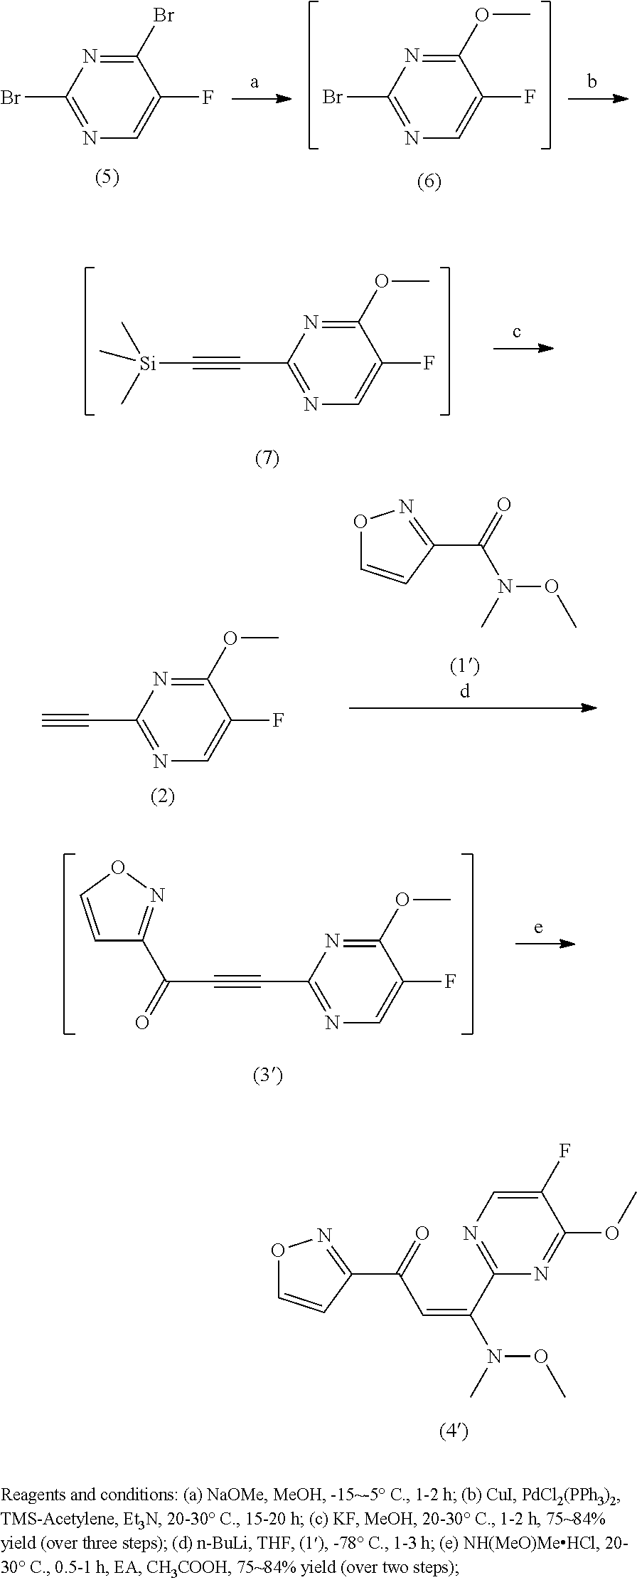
N1=C(Br)N=C(OC)C(F)=C1.C1(F)=CN=C(Br)N=C1Br.O1C=CC(C(=O)N(C)OC)=N1.N1=C(C#C)N=C(OC)C(F)=C1.C1(C#CC(C2=NOC=C2)=O)=NC=C(F)C(OC)=N1.N(C)(OC)C(C1=NC=C(F)C(OC)=N1)=CC(C1=NOC=C1)=O.C1(C#C[Si](C)(C)C)=NC=C(F)C(OC)=N1
